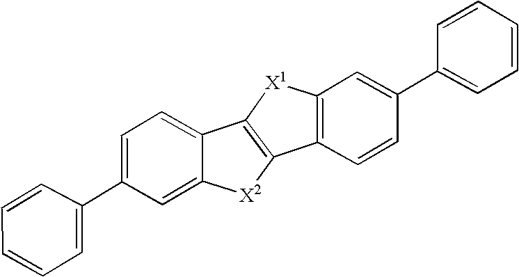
C1=C(C2=CC=CC=C2)C=C2C(=C1)C1=C([X2]2)C2=C([X1]1)C=C(C1=CC=CC=C1)C=C2
